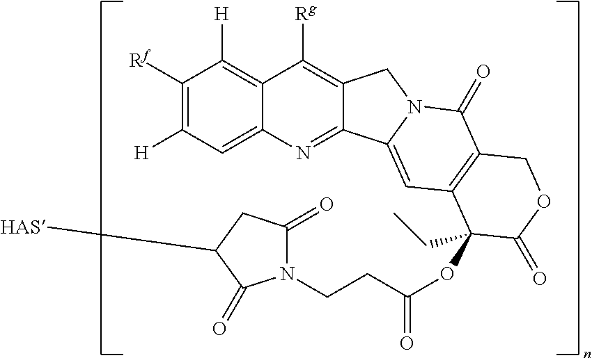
C1([Rf])=C([H])C=C2C(=C1[H])C([Rg])=C1C(=N2)C2=CC3=C(C(=O)N2C1)COC(=O)C3(OC(=O)CCN1C(=O)CC([HAS])C1=O)CC
